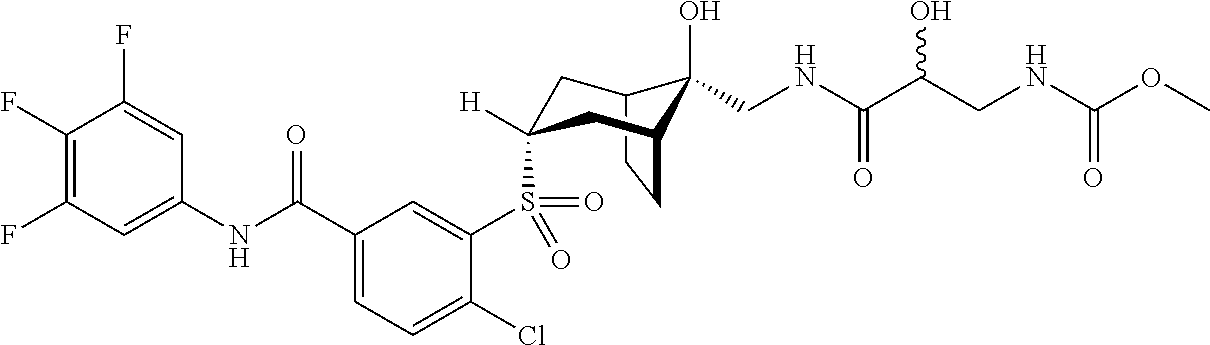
C1(F)=C(F)C=C(NC(C2=CC=C(Cl)C(S(=O)(=O)C3([H])CC4C(O)(CNC(=O)C(O)CNC(=O)OC)C(CC4)C3)=C2)=O)C=C1F
